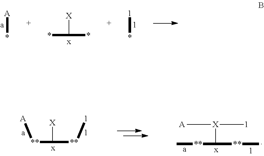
[X]C(*)*.[A]*.[1]*.[A][X](C([**]C)[**]C)[1].C([**][1])([**][A])[X]
